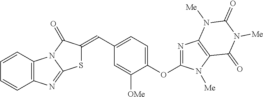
C1(C=C2SC3=NC4=C(N3C2=O)C=CC=C4)=CC=C(OC2=NC3=C(N2[Me])C(=O)N([Me])C(=O)N3[Me])C([OMe])=C1
